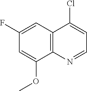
C12=C(N=CC=C1Cl)C(OC)=CC(F)=C2
